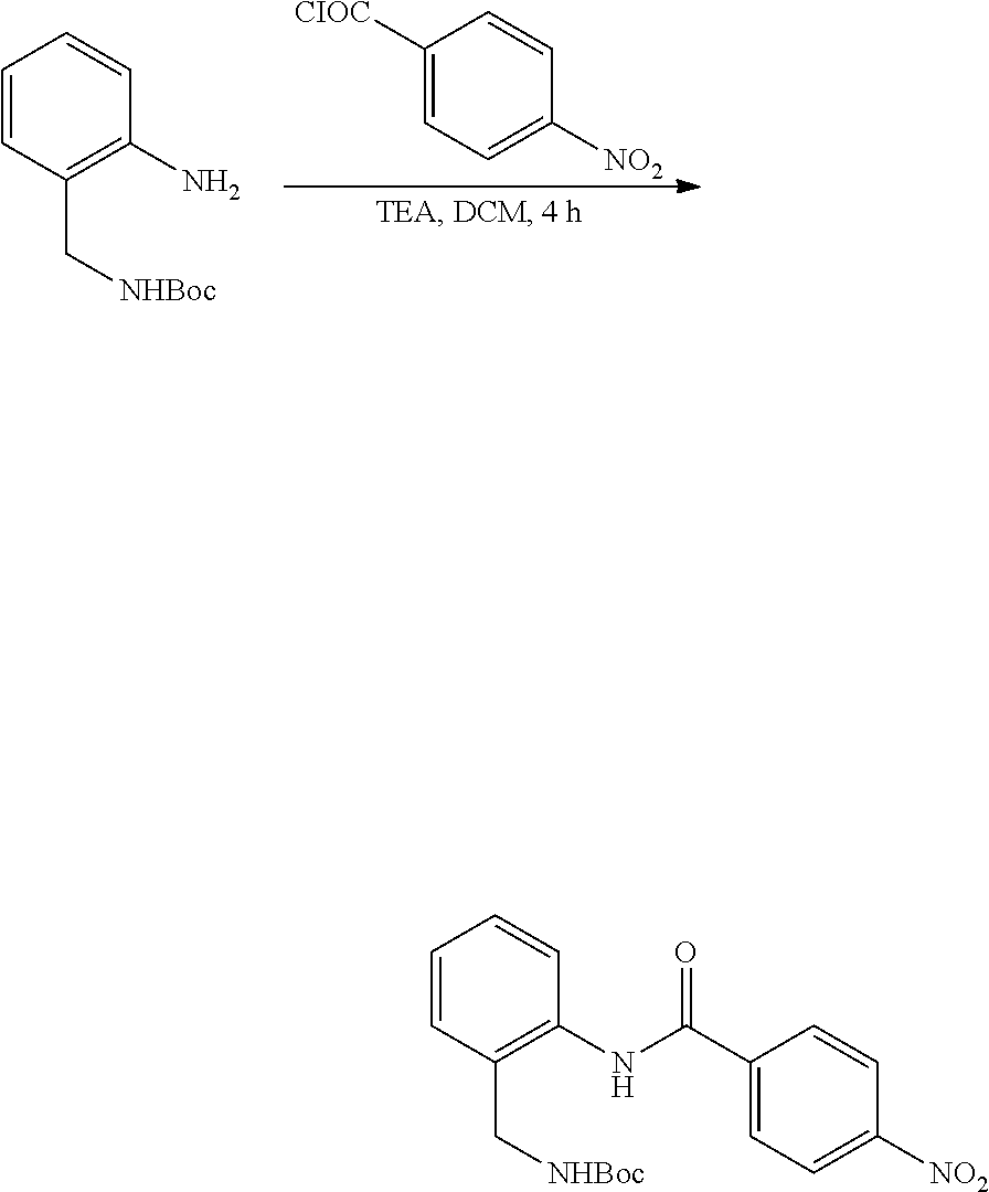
C1=CC(C[NHBoc])=C(N)C=C1.C1([CIOC])=CC=C([NO2])C=C1.C1=CC(C[NHBoc])=C(NC(C2=CC=C([NO2])C=C2)=O)C=C1
